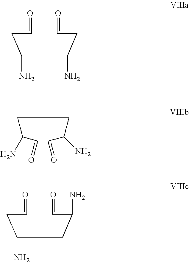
C(N)(CC=O)CC(CC=O)N.C(CC(C=O)N)C(C=O)N.C(N)(CC=O)CCC(C=O)N
